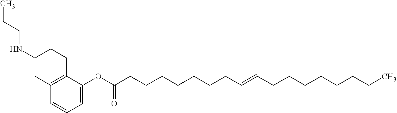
CCCNC1CC2=C(CC1)C(OC(CCCCCCCC=CCCCCCCCC)=O)=CC=C2
